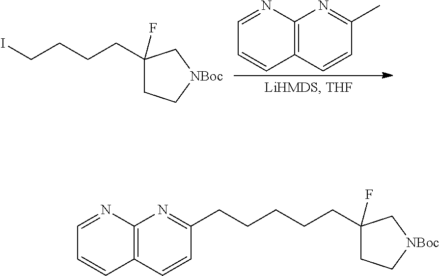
C1=NC2=C(C=C1)C=CC(C)=N2.C1(CCCCI)(F)CC[NBoc]C1.C1(CCCCCC2=NC3=C(C=C2)C=CC=N3)(F)CC[NBoc]C1
